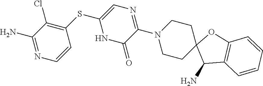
C1(N)=NC=CC(SC2=CN=C(N3CCC4(CC3)C(N)C3=C(O4)C=CC=C3)C(=O)N2)=C1Cl
